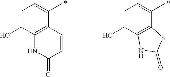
C1=C(O)C2=C(C(C)=C1)C=CC(=O)N2.C1=C(O)C2=C(C(C)=C1)SC(=O)N2
